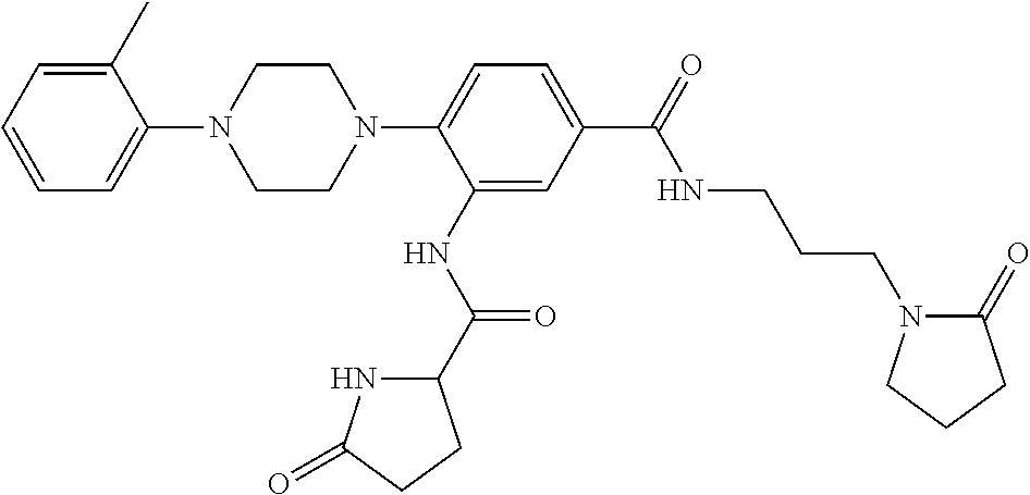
C1CN(C2=CC=C(C(=O)NCCCN3C(=O)CCC3)C=C2NC(C2NC(=O)CC2)=O)CCN1C1=CC=CC=C1C
